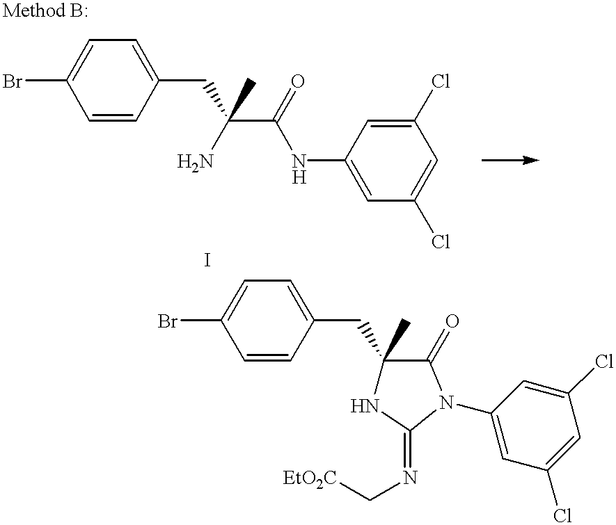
C1=CC(CC(C(NC2=CC(Cl)=CC(Cl)=C2)=O)(N)C)=CC=C1Br.C1=CC(CC2(C)NC(=NC[EtO2C])N(C3=CC(Cl)=CC(Cl)=C3)C2=O)=CC=C1Br
